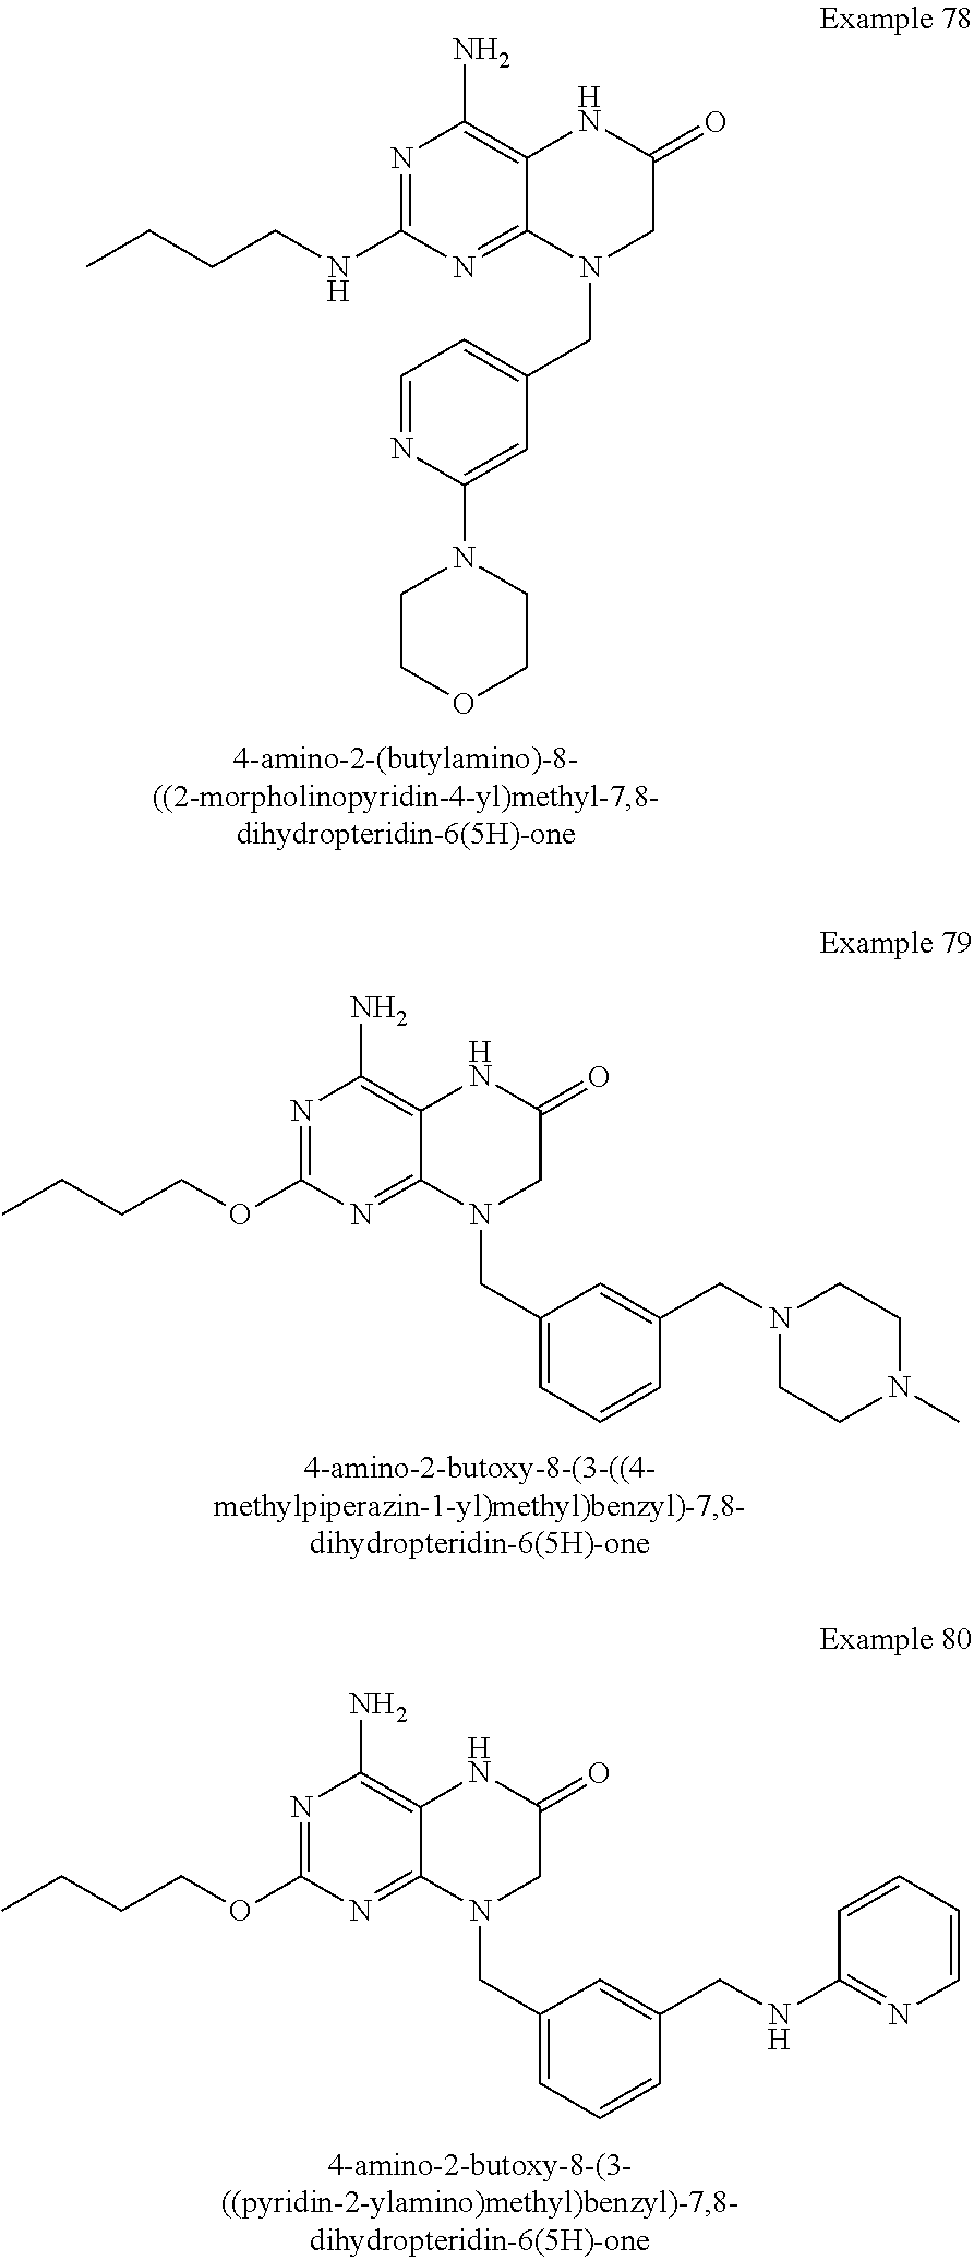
N1=C(NCCCC)N=C2C(=C1N)NC(=O)CN2CC1=CC=NC(N2CCOCC2)=C1.N1=C(OCCCC)N=C2C(=C1N)NC(=O)CN2CC1=CC=CC(CN2CCN(C)CC2)=C1.N1=C(OCCCC)N=C2C(=C1N)NC(=O)CN2CC1=CC=CC(CNC2=NC=CC=C2)=C1
